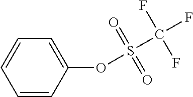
C1=CC(OS(=O)(=O)C(F)(F)F)=CC=C1
